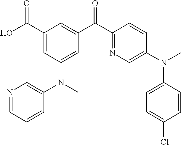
C1(C(O)=O)=CC(N(C2=CN=CC=C2)C)=CC(C(C2=NC=C(N(C)C3=CC=C(Cl)C=C3)C=C2)=O)=C1
